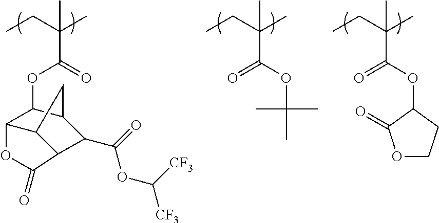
C(C(C)(C(OC1C2C3CC1C(C(OC([CF3])[CF3])=O)C3C(=O)O2)=O)C)C.C(C(C)(C(=O)OC(C)(C)C)C)C.C(C(C)(C(=O)OC1C(=O)OCC1)C)C
